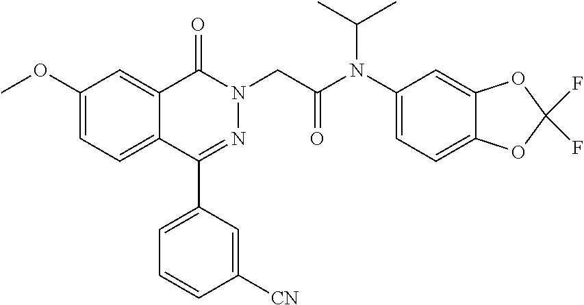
C1(OC)=CC=C2C(=C1)C(=O)N(CC(=O)N(C1=CC=C3C(=C1)OC(F)(F)O3)C(C)C)N=C2C1=CC=CC([CN])=C1
